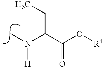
N(C)(C(C(O[R4])=O)CC)[H]
